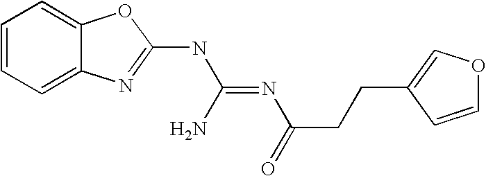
C1=CC=C2C(=C1)OC(NC(=NC(CCC1=COC=C1)=O)N)=N2
